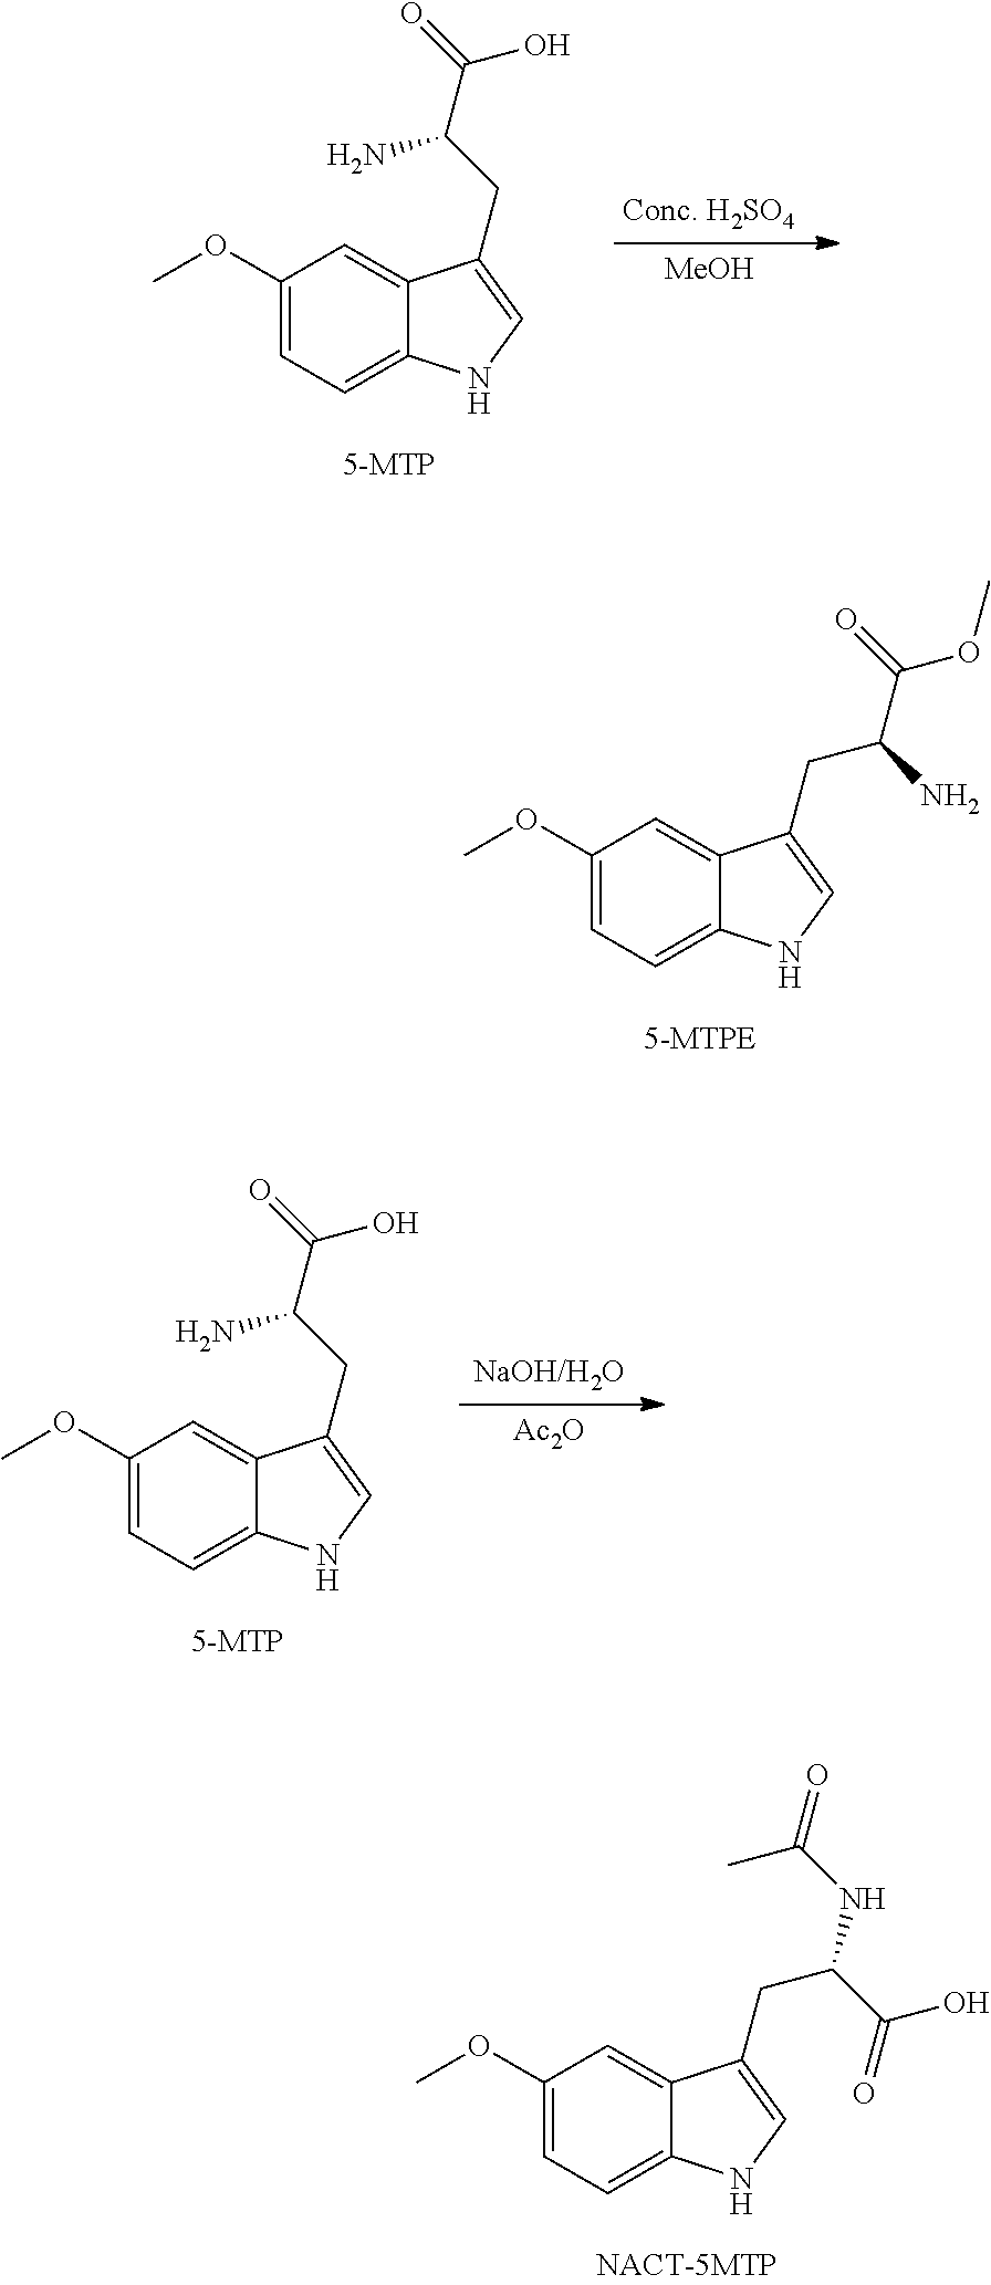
C1(OC)=CC=C2C(=C1)C(CC(N)C(OC)=O)=CN2.C1(OC)=CC=C2C(=C1)C(CC(C(=O)O)NC(C)=O)=CN2.C1(OC)=CC=C2C(=C1)C(CC(C(=O)O)N)=CN2.[MeOH].C1(OC)=CC=C2C(=C1)C(CC(C(=O)O)N)=CN2.[Ac2O]
